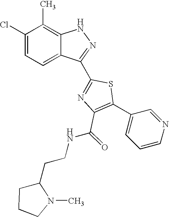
C1(Cl)=CC=C2C(=C1C)NN=C2C1=NC(C(NCCC2CCCN2C)=O)=C(C2=CC=CN=C2)S1
